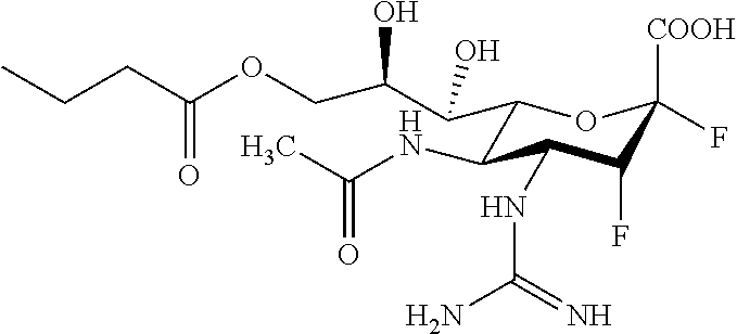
C1(C(C(O)COC(CCC)=O)O)C(NC(C)=O)C(NC(N)=N)C(F)C([COOH])(F)O1
